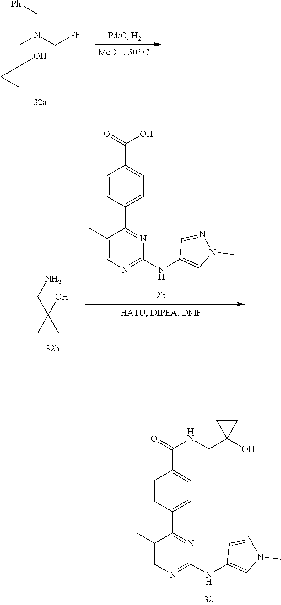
C(C1(O)CC1)N.N(C1=CN(C)N=C1)C1=NC=C(C)C(C2=CC=C(C(=O)O)C=C2)=N1.C1=NN(C)C=C1NC1=NC=C(C)C(C2=CC=C(C(=O)NCC3(O)CC3)C=C2)=N1.C(N(CC1(O)CC1)C[Ph])[Ph]
